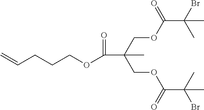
C(C(COC(C(Br)(C)C)=O)(COC(C(C)(Br)C)=O)C)(OCCCC=C)=O
